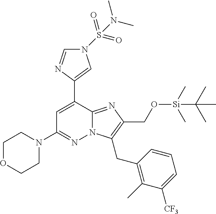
C1=C(C2=CN(S(=O)(=O)N(C)C)C=N2)C2=NC(CO[Si](C(C)(C)C)(C)C)=C(CC3=C(C)C([CF3])=CC=C3)N2N=C1N1CCOCC1
